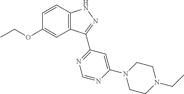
C12=C(C=CC(OCC)=C1)NN=C2C1=NC=NC(N2CCN(CC)CC2)=C1
